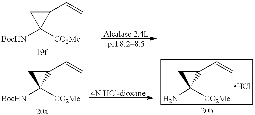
C1(C=C)CC1([CO2Me])[BocHN].C1(C=C)CC1([CO2Me])[BocHN].C1(C=C)CC1([CO2Me])N
